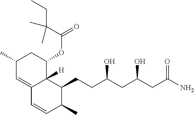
OC(CC(O)CC(N)=O)CCC1C2([H])C(=CC(C)CC2OC(=O)C(CC)(C)C)C=CC1C
